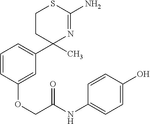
C1=CC(OCC(NC2=CC=C(O)C=C2)=O)=CC(C2(C)N=C(N)SCC2)=C1
